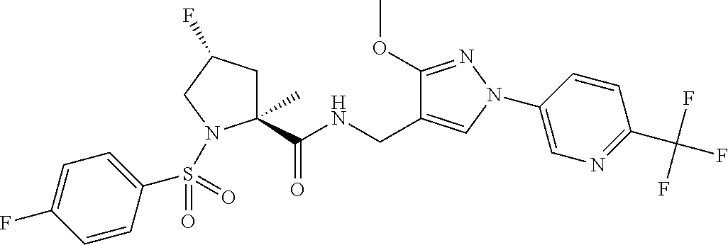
C1C(F)CN(S(=O)(=O)C2=CC=C(F)C=C2)C1(C)C(NCC1=CN(C2=CN=C(C(F)(F)F)C=C2)N=C1OC)=O
